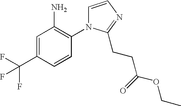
C1=C(C(F)(F)F)C=CC(N2C=CN=C2CCC(OCC)=O)=C1N
